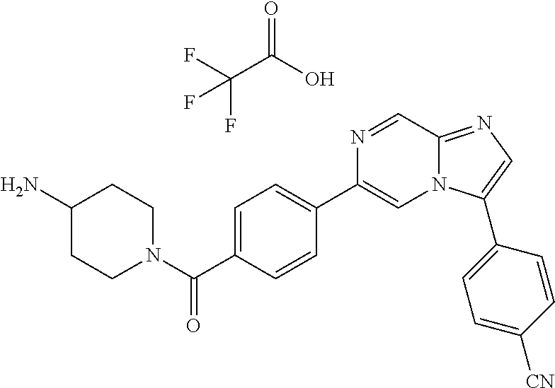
C1=C(C(N2CCC(N)CC2)=O)C=CC(C2=CN3C(=NC=C3C3=CC=C([CN])C=C3)C=N2)=C1.OC(C(F)(F)F)=O
